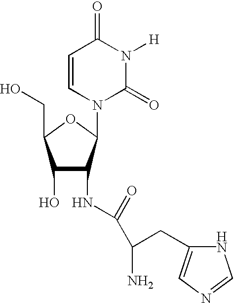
C1(O)C(NC(=O)C(CC2=CN=CN2)N)C(N2C(=O)N([H])C(=O)C=C2)OC1CO
